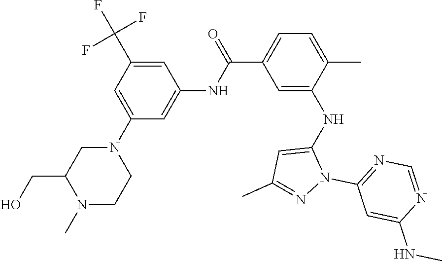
C1=C(N2CC(CO)N(C)CC2)C=C(NC(C2=CC=C(C)C(NC3=CC(C)=NN3C3=NC=NC(NC)=C3)=C2)=O)C=C1C(F)(F)F
